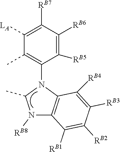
C1([LA])=C([RB7])C([RB6])=C([RB5])C(N2C(C)N([RB8])C3=C2C([RB4])=C([RB3])C([RB2])=C3[RB1])=C1C
